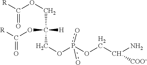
C(OCC([H])(OC([R])=O)COp(OCC(N)[COO-])(o)o)([R])=O
